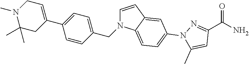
N1(C)C(C)(C)CC(C2=CC=C(CN3C=CC4=CC(N5C(C)=CC(C(N)=O)=N5)=CC=C34)C=C2)=CC1
